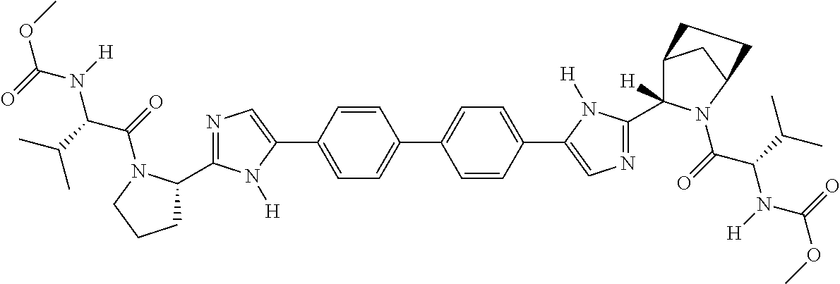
C1=CC(C2=CN=C(C3CCCN3C(=O)C(C(C)C)N(C(OC)=O)[H])N2[H])=CC=C1C1=CC=C(C2=CN=C(C3([H])C4CC(N3C(=O)C(C(C)C)N(C(OC)=O)[H])CC4)N2[H])C=C1
